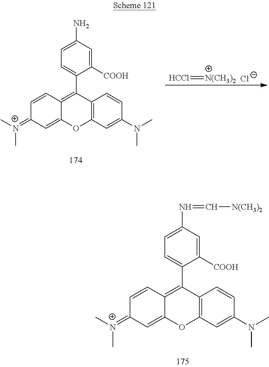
C1=CC2=C(C3=CC=C(N=C[N(CH3)2])C=C3[COOH])C3=C(OC2=CC1=[N+](C)C)C=C(N(C)C)C=C3.[HCCl]=[N(CH3)2].[Cl-].C1=CC2=C(C3=CC=C(N)C=C3[COOH])C3=C(OC2=CC1=[N+](C)C)C=C(N(C)C)C=C3
